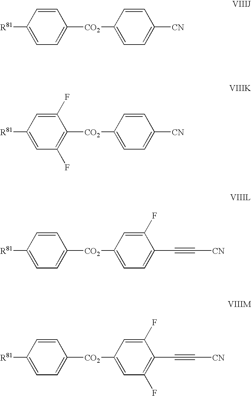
C1=CC([R81])=CC=C1[CO2]C1=CC=C([CN])C=C1.C1(F)=CC([R81])=CC(F)=C1[CO2]C1=CC=C([CN])C=C1.C1=CC([R81])=CC=C1[CO2]C1=CC=C(C#C[CN])C(F)=C1.C1=CC([R81])=CC=C1[CO2]C1=CC(F)=C(C#C[CN])C(F)=C1
